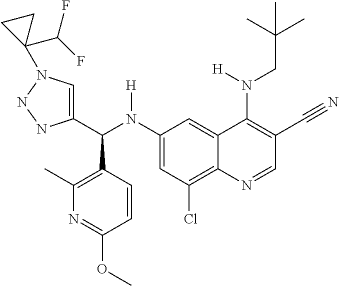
C1(N(C(C2=CN(C3(C(F)F)CC3)NN2)C2=C(C)N=C(OC)C=C2)[H])=CC(Cl)=C2C(=C1)C(N(CC(C)(C)C)[H])=C(C#N)C=N2
